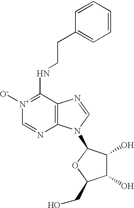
C12=C(N=CN1C1C(O)C(O)C(CO)O1)C(NCCC1=CC=CC=C1)=[N+]([O-])C=N2
